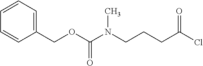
C1=CC=C(COC(N(CCCC(Cl)=O)C)=O)C=C1
